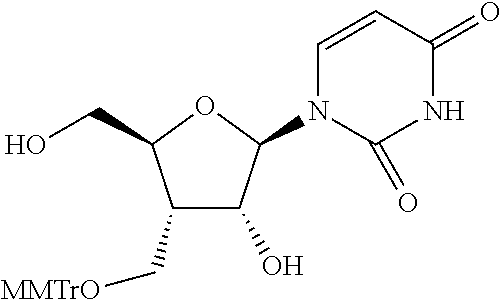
C1(C[MMTrO])C(O)C(N2C=CC(=O)NC2=O)OC1CO
